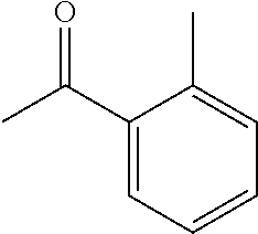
CC(C1=CC=CC=C1C)=O
